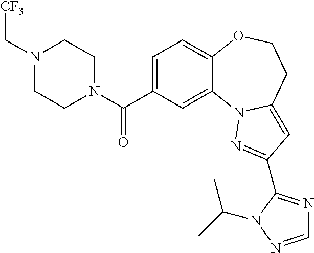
C1=C(C(N2CCN(C[CF3])CC2)=O)C=C2C(=C1)OCCC1=CC(C3=NC=NN3C(C)C)=NN21
